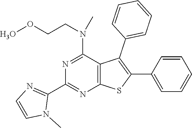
C1(C2=NC3=C(C(N(CCOO)C)=N2)C(C2=CC=CC=C2)=C(C2=CC=CC=C2)S3)=NC=CN1C
